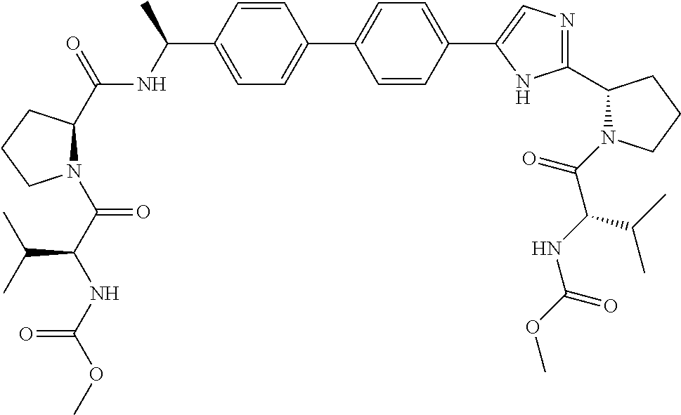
C1=CC(C(NC(C2N(C(C(NC(OC)=O)C(C)C)=O)CCC2)=O)C)=CC=C1C1=CC=C(C2=CN=C(C3N(C(C(NC(OC)=O)C(C)C)=O)CCC3)N2)C=C1
